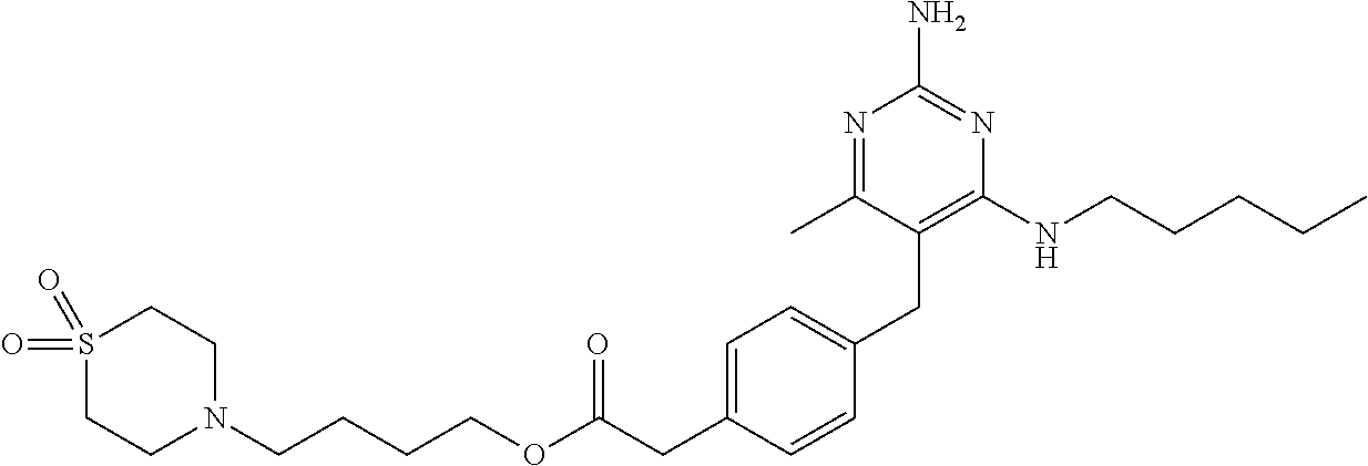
N1=C(C)C(CC2=CC=C(CC(OCCCCN3CCS(=O)(=O)CC3)=O)C=C2)=C(NCCCCC)N=C1N
